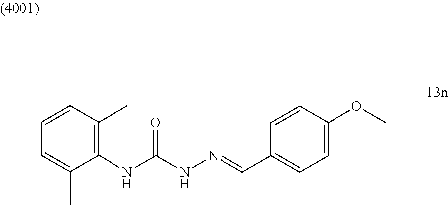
N(C(NN=CC1=CC=C(OC)C=C1)=O)C1=C(C)C=CC=C1C
